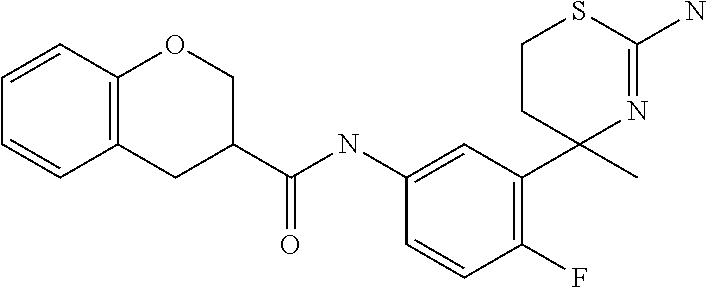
C1(NC(=O)C2COC3=C(C2)C=CC=C3)=CC(C2(C)N=C(N)SCC2)=C(F)C=C1
